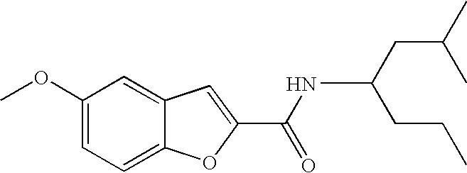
C1(OC)=CC=C2C(=C1)C=C(C(=O)NC(CC(C)C)CCC)O2
